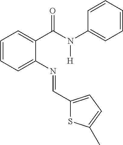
C1=CC=C(N=CC2=CC=C(C)S2)C(C(N(C2=CC=CC=C2)[H])=O)=C1
